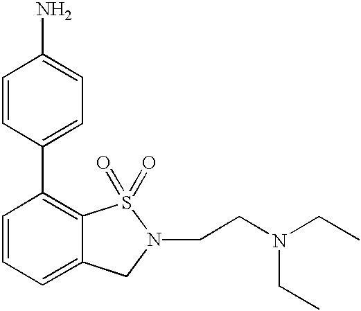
C1=CC=C2C(=C1C1=CC=C(N)C=C1)S(=O)(=O)N(CCN(CC)CC)C2
